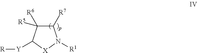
C1([R7])C([R6])([R5])C([Y][R])[X]N1[R1]
